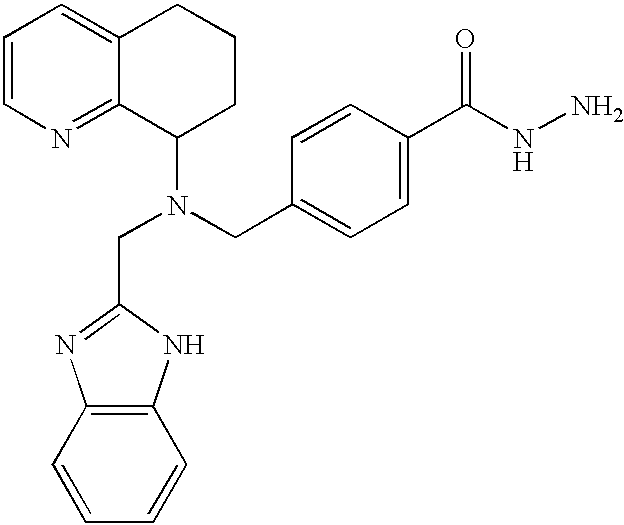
C1=CN=C2C(=C1)CCCC2N(CC1=CC=C(C(NN)=O)C=C1)CC1=NC2=C(N1)C=CC=C2
